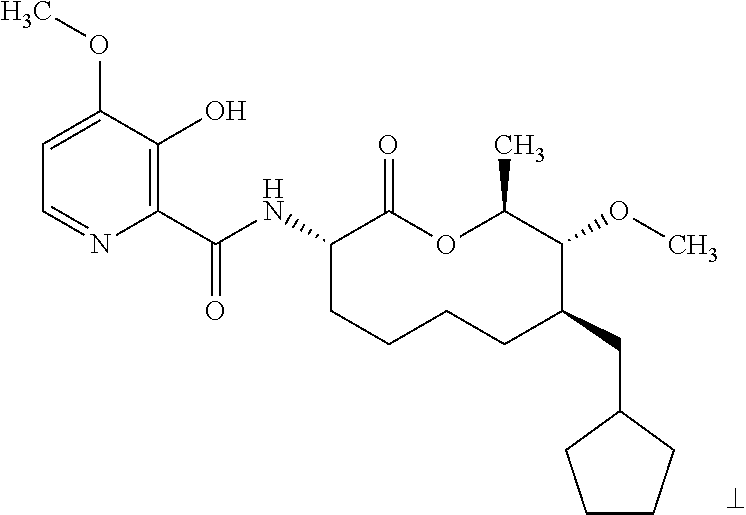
C1(C(NC2CCCCC(CC3CCCC3)C(OC)C(C)OC2=O)=O)=C(O)C(OC)=CC=N1
